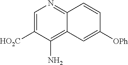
C12=C(N)C([HO2C])=CN=C1C=CC([OPh])=C2
